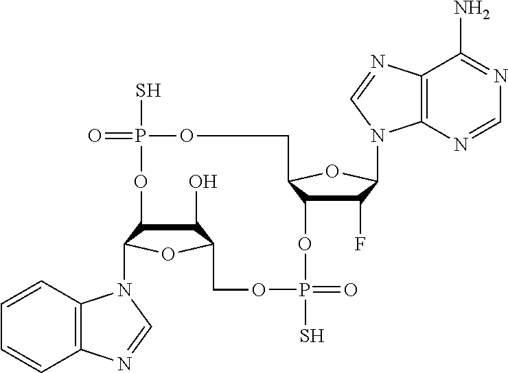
C1(O)C2C(N3C4=C(C=CC=C4)N=C3)OC1COP(S)(=O)OC1C(F)C(N3C4=C(C(N)=NC=N4)N=C3)OC1COP(S)(=O)O2
